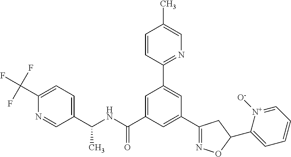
C1(C(NC(C2=CC(C3=NC=C(C)C=C3)=CC(C3=NOC(C4=CC=CC=[N+]4[O-])C3)=C2)=O)C)=CC=C(C(F)(F)F)N=C1
